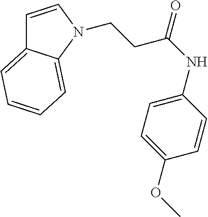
C1=CN(CCC(NC2=CC=C(OC)C=C2)=O)C2=CC=CC=C12
